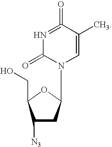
N1=C(=O)C(C)=CN(C2CC([N3])C(CO)O2)C1=O
